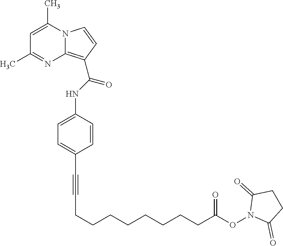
N12C(=C(C(NC3=CC=C(C#CCCCCCCCCC(ON4C(=O)CCC4=O)=O)C=C3)=O)C=C1)N=C(C)C=C2C
